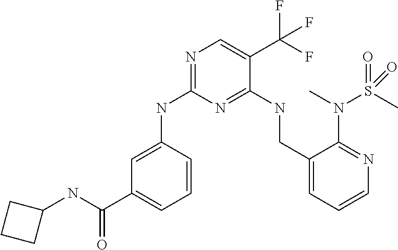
C1=C(NC2=NC=C(C(F)(F)F)C(NCC3=CC=CN=C3N(C)S(C)(=O)=O)=N2)C=CC=C1C(NC1CCC1)=O
